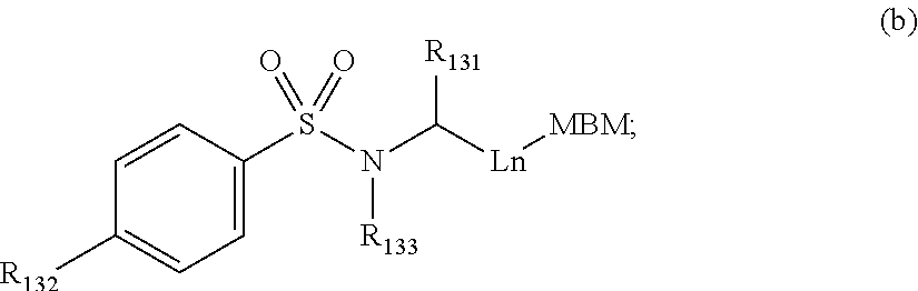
C1=C(S(N(C([Ln][MBM])[R131])[R133])(=O)=O)C=CC([R132])=C1
